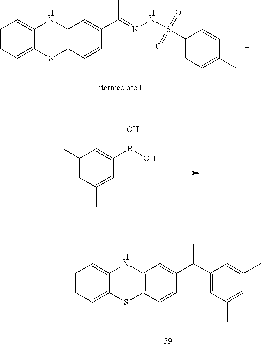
C1=CC=C2C(=C1)NC1=C(S2)C=CC(C(=NNS(=O)(=O)C2=CC=C(C)C=C2)C)=C1.C1(C)=CC(C)=CC(B(O)O)=C1.C1=CC=C2C(=C1)NC1=C(S2)C=CC(C(C2=CC(C)=CC(C)=C2)C)=C1
